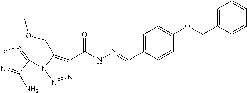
O1N=C(N)C(N2C(COC)=C(C(NN=C(C3=CC=C(OCC4=CC=CC=C4)C=C3)C)=O)N=N2)=N1
